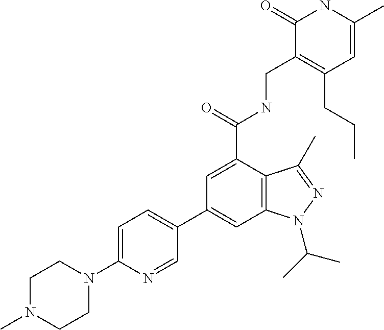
C1=C(C(=O)NCC2=C(CCC)C=C(C)NC2=O)C2=C(C=C1C1=CC=C(N3CCN(C)CC3)N=C1)N(C(C)C)N=C2C
